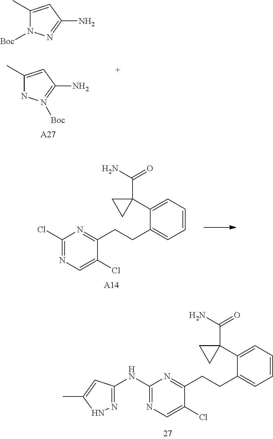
C1(C)=CC(N)=NN1[Boc].C1(C)=CC(N)=N([Boc])N1.[A27].C1=CC=C(C2(C(N)=O)CC2)C(CCC2=NC(Cl)=NC=C2Cl)=C1.[A14].C1=CC=C(C2(C(N)=O)CC2)C(CCC2=NC(NC3=NNC(C)=C3)=NC=C2Cl)=C1
